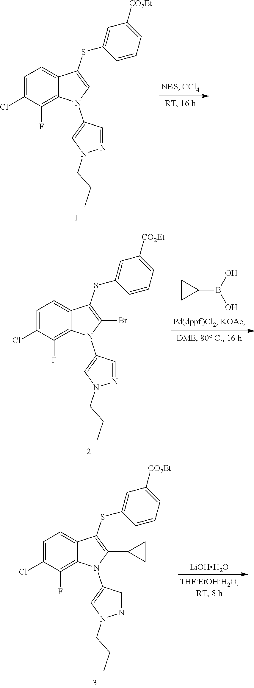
B(C1CC1)(O)O.C1=C(Cl)C(F)=C2C(=C1)C(SC1=CC([CO2Et])=CC=C1)=C(Br)N2C1=CN(CCC)N=C1.C1=C(Cl)C(F)=C2C(=C1)C(SC1=CC([CO2Et])=CC=C1)=CN2C1=CN(CCC)N=C1.[LiOHH2O].C1=C(Cl)C(F)=C2C(=C1)C(SC1=CC([CO2Et])=CC=C1)=C(C1CC1)N2C1=CN(CCC)N=C1
